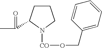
CC(=O)C1CCCN1[CO]OCC1=CC=CC=C1
